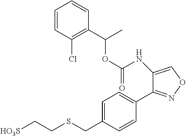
O(C(NC1=CON=C1C1=CC=C(CSCC[HO3S])C=C1)=O)C(C1=C(Cl)C=CC=C1)C
